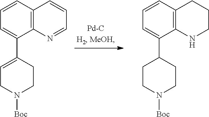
N1([Boc])CCC(C2=CC=CC3=C2N=CC=C3)=CC1.N1([Boc])CCC(C2=CC=CC3=C2NCCC3)CC1
